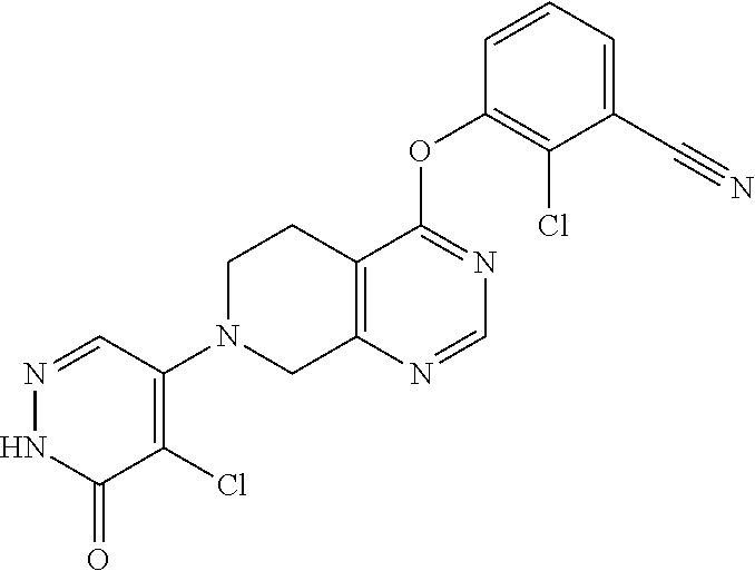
C12=C(N=CN=C1OC1=C(Cl)C(C#N)=CC=C1)CN(C1=C(Cl)C(=O)NN=C1)CC2
